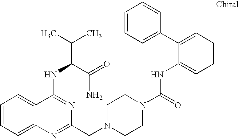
C1=CC=C2C(=C1)C(NC(C(=O)N)C(C)C)=NC(CN1CCN(C(=O)NC3=CC=CC=C3C3=CC=CC=C3)CC1)=N2
